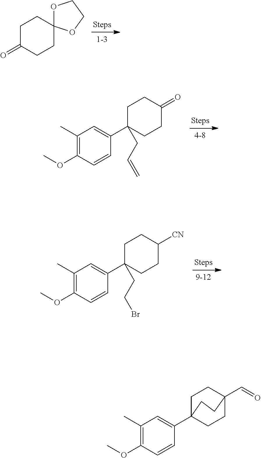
C1C(=O)CCC2(C1)OCCO2.C1(C)=C(OC)C=CC(C2(CC=C)CCC(=O)CC2)=C1.C1(C)=C(OC)C=CC(C2(CCBr)CCC([CN])CC2)=C1.C1C2(C3=CC(C)=C(OC)C=C3)CCC(C=O)(C1)CC2
